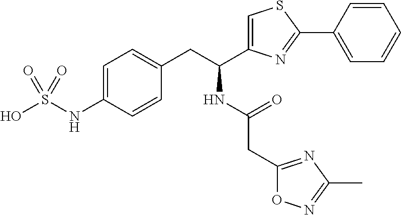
OS(NC1=CC=C(CC(NC(CC2=NC(C)=NO2)=O)C2=CSC(C3=CC=CC=C3)=N2)C=C1)(=O)=O
